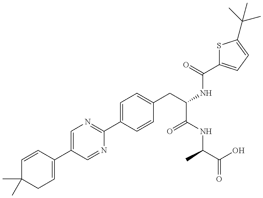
C1(C)(C)CC=C(C2=CN=C(C3=CC=C(CC(NC(=O)C4=CC=C(C(C)(C)C)S4)C(NC(C(=O)O)C)=O)C=C3)N=C2)C=C1
